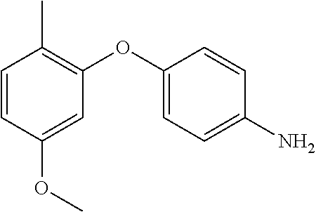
C1=C(OC2=C(C)C=CC(OC)=C2)C=CC(N)=C1
